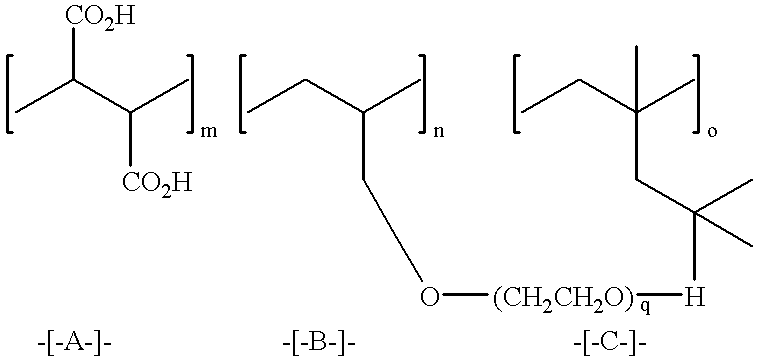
CC(C(C)[CO2H])[CO2H].CCC(C)CCO[(CH2CH2O)][H].CCC(C)(CC(C)(C)C)C
